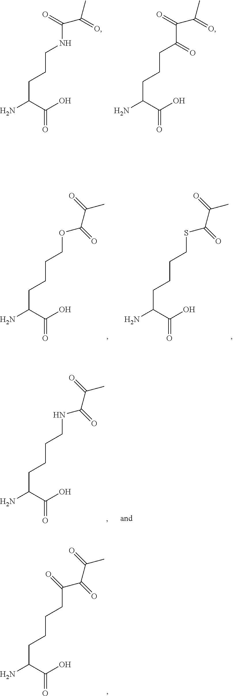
C(C(=O)O)(N)CCCNC(C(=O)C)=O.C(C(=O)O)(N)CCCC(C(C(=O)C)=O)=O.C(C(=O)O)(N)CCCCOC(C(=O)C)=O.C(C(=O)O)(N)CCCCSC(C(=O)C)=O.C(C(=O)O)(N)CCCCNC(C(=O)C)=O.C(C(=O)O)(N)CCCCC(C(C(=O)C)=O)=O
